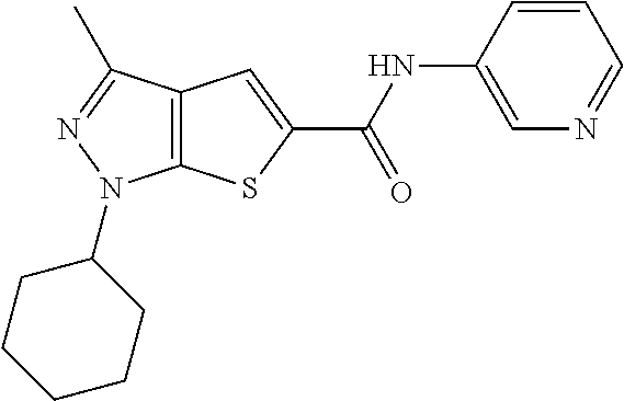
C12=C(C(C)=NN1C1CCCCC1)C=C(C(NC1=CN=CC=C1)=O)S2
